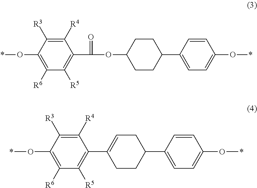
C1([R3])=C([R4])C(C(=O)OC2CCC(C3=CC=C(O*)C=C3)CC2)=C([R5])C([R6])=C1O*.C1([R3])=C([R4])C(C2=CCC(C3=CC=C(O*)C=C3)CC2)=C([R5])C([R6])=C1O*
